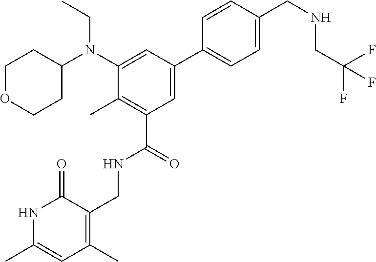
CCN(C1CCOCC1)C1=CC(C2=CC=C(CNCC(F)(F)F)C=C2)=CC(C(NCC2=C(C)C=C(C)NC2=O)=O)=C1C
